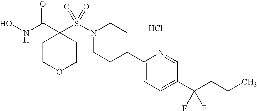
Cl.ONC(C1(S(N2CCC(C3=CC=C(C(CCC)(F)F)C=N3)CC2)(=O)=O)CCOCC1)=O
